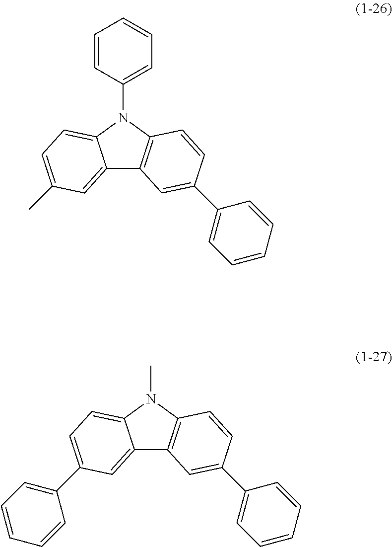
C12=CC(C)=CC=C1N(C1=CC=CC=C1)C1=C2C=C(C2=CC=CC=C2)C=C1.C12=CC(C3=CC=CC=C3)=CC=C1N(C)C1=C2C=C(C2=CC=CC=C2)C=C1
